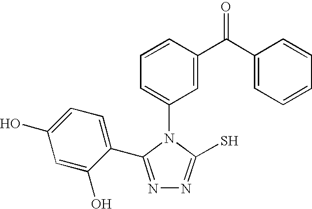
C1=CC(C(C2=CC=CC=C2)=O)=CC(N2C(S)=NN=C2C2=CC=C(O)C=C2O)=C1
